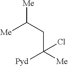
[Me]C(CC([Me])([Pyd])Cl)[Me]
